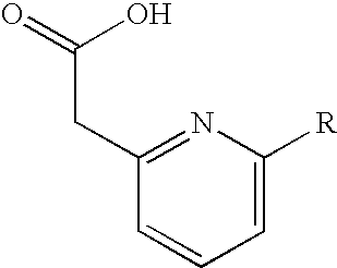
C1=C([R])N=C(CC(=O)O)C=C1
